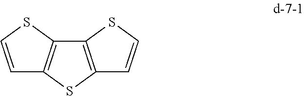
C12=C(SC3=C1SC=C3)C=CS2
